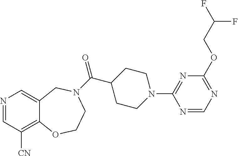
N1=CC([CN])=C2C(=C1)CN(C(C1CCN(C3=NC(OCC(F)F)=NC=N3)CC1)=O)CCO2
